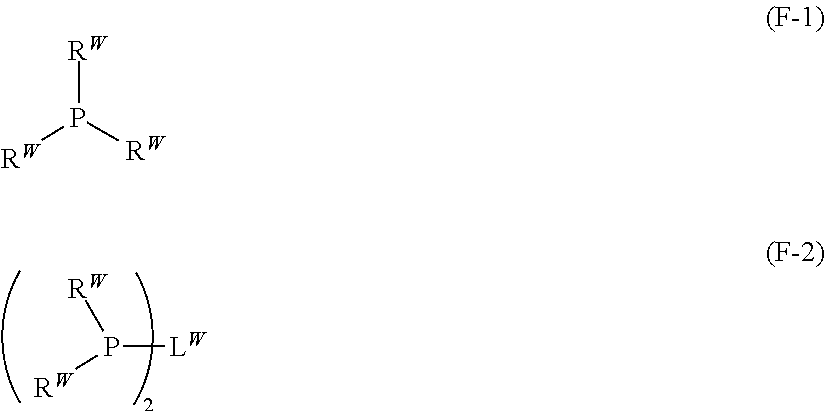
P([RW])([RW])[LW].P([RW])([RW])[RW]
